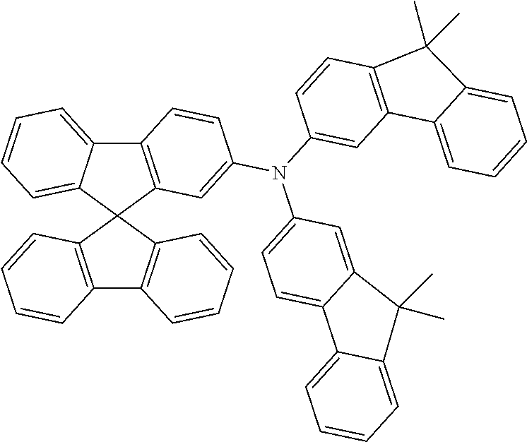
C12=C(C3(C4=CC=CC=C14)C1=C(C4=C3C=CC=C4)C=CC=C1)C=C(N(C1=CC3=C(C=C1)C(C)(C)C1=CC=CC=C31)C1=CC=C3C(=C1)C(C)(C)C1=CC=CC=C31)C=C2
